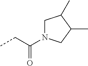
CCC(N1CC(C)C(C)C1)=O
